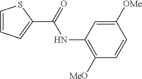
C1=CC=C(C(=O)NC2=C([MeO])C=CC([OMe])=C2)S1
